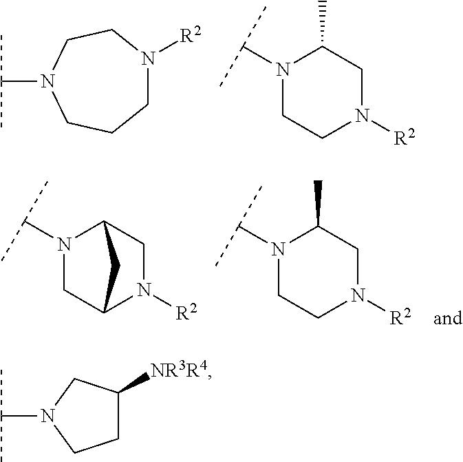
C1N([R2])CCN(C(C)C)CC1.N1(C(C)C)CCN([R2])CC1C.N1(C(C)C)CC2N([R2])CC1C2.N1(C(C)C)CCN([R2])CC1C.C1C([NR3R4])CN(C(C)C)C1
